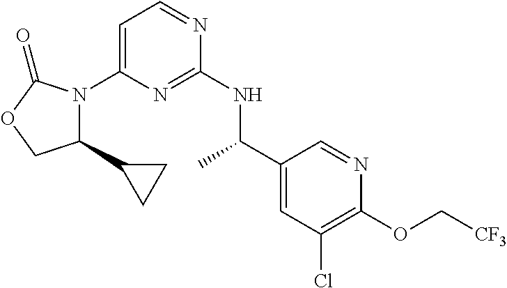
C1(C2CC2)N(C2=CC=NC(NC(C3=CC(Cl)=C(OC[CF3])N=C3)C)=N2)C(=O)OC1
